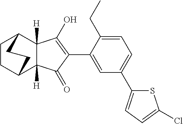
C1=C(C2=C(O)C3([H])C([H])(C2=O)C2CCC3CC2)C(CC)=CC=C1C1=CC=C(Cl)S1
